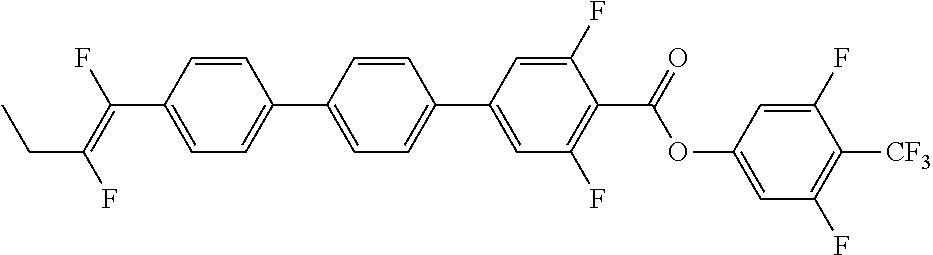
C1=CC(C2=CC=C(C3=CC(F)=C(C(OC4=CC(F)=C([CF3])C(F)=C4)=O)C(F)=C3)C=C2)=CC=C1C(=C(F)CC)F
